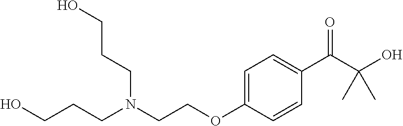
C1=C(OCCN(CCCO)CCCO)C=CC(C(C(C)(O)C)=O)=C1
